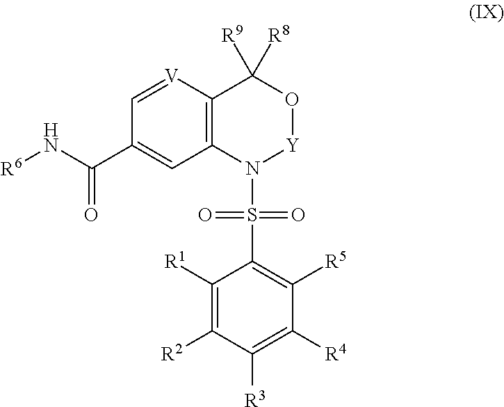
C12=C([V]=CC(C(N[R6])=O)=C1)C([R9])([R8])O[Y]N2S(=O)(=O)C1=C([R5])C([R4])=C([R3])C([R2])=C1[R1]
